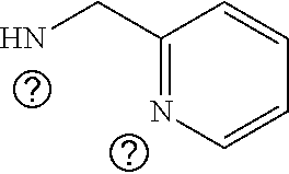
C1=CN=C(CN)C=C1
